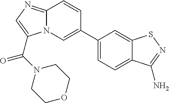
N12C(=NC=C1C(N1CCOCC1)=O)C=CC(C1=CC=C3C(=C1)SN=C3N)=C2
